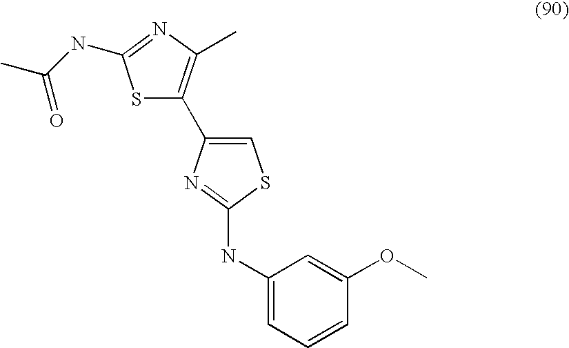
S1C(C2=CSC(NC3=CC=CC(OC)=C3)=N2)=C(C)N=C1NC(C)=O
